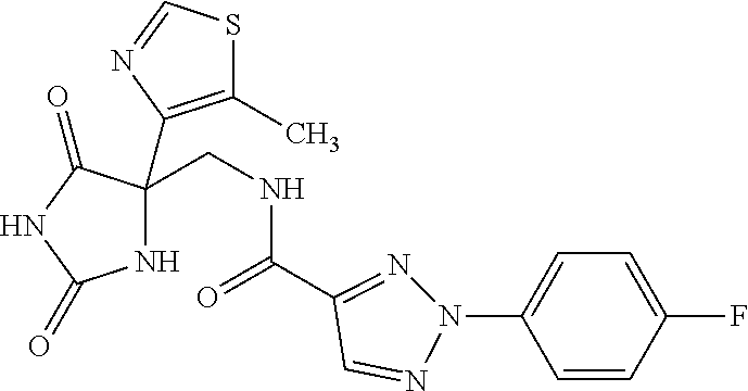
C1=CC(F)=CC=C1N1N=C(C(NCC2(C3=C(C)SC=N3)NC(=O)NC2=O)=O)C=N1
